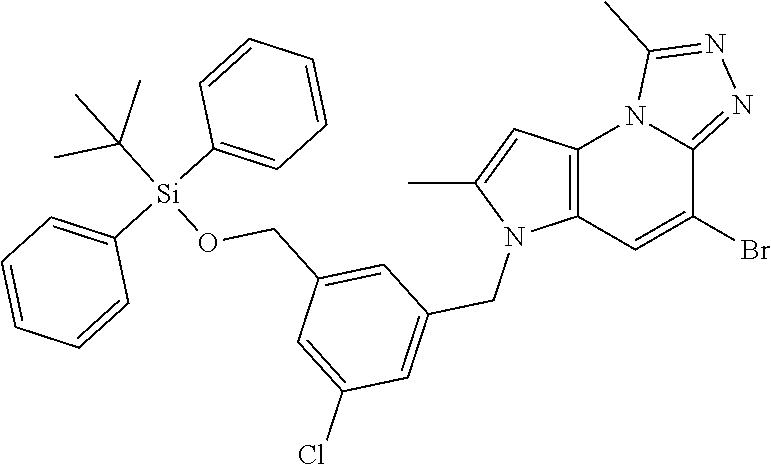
C12=C(C=C(Br)C3=NN=C(C)N13)N(CC1=CC(Cl)=CC(CO[Si](C(C)(C)C)(C3=CC=CC=C3)C3=CC=CC=C3)=C1)C(C)=C2
